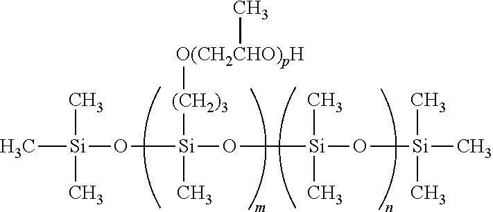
C[Si](O[Si](O[Si](O[Si](C)(C)C)(C)C)([(CH2)3][O(CH2CHO)pH]C)C)(C)C
